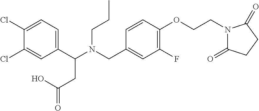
C1(C(N(CC2=CC(F)=C(OCCN3C(=O)CCC3=O)C=C2)CCC)CC(=O)O)=CC=C(Cl)C(Cl)=C1
